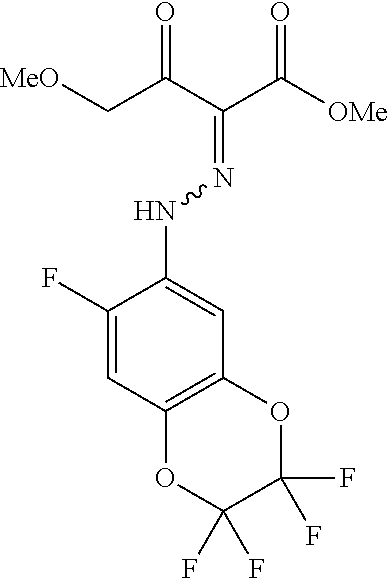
C(C(C(=NNC1=CC2=C(C=C1F)OC(F)(F)C(F)(F)O2)C([OMe])=O)=O)[MeO]
